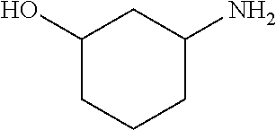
C1(O)CCCC(N)C1
